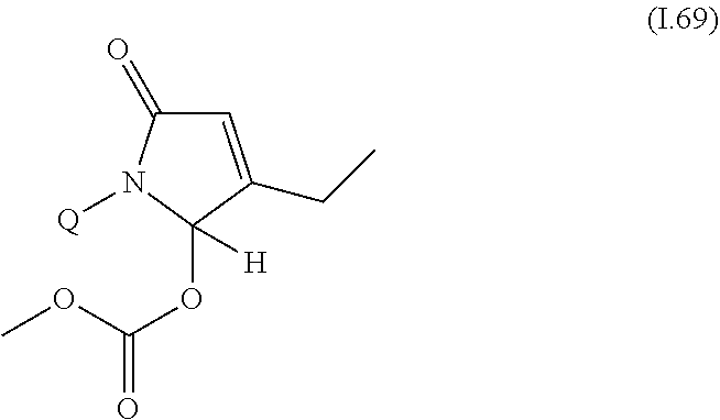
C1=C(CC)C(OC(=O)OC)([H])N([Q])C1=O
